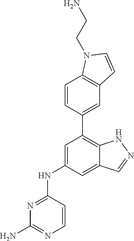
C1=C(NC2=NC(N)=NC=C2)C=C2C(=C1C1=CC3=C(C=C1)N(CCN)C=C3)NN=C2
